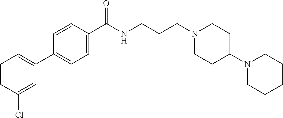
C1(C2=CC=CC(Cl)=C2)=CC=C(C(NCCCN2CCC(N3CCCCC3)CC2)=O)C=C1
